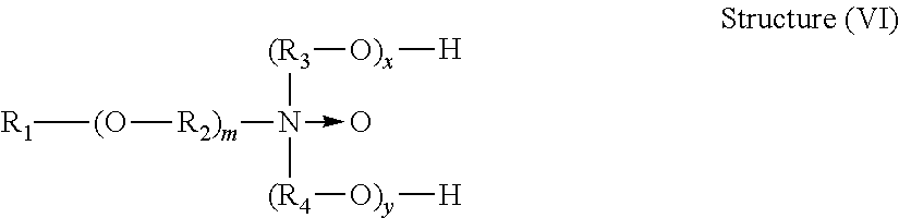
[R1][(O][R2)m]N([(R4][O)y][H])([(R3][O)x][H])->O
